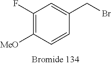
C1(F)=C([OMe])C=CC(CBr)=C1
